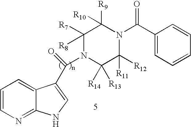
C1=CN=C2C(=C1)C(C(N1C([R14])([R13])C([R11])([R12])N(C(C3=CC=CC=C3)=O)C([R9])([R10])C1([R7])[R8])=O)=CN2
